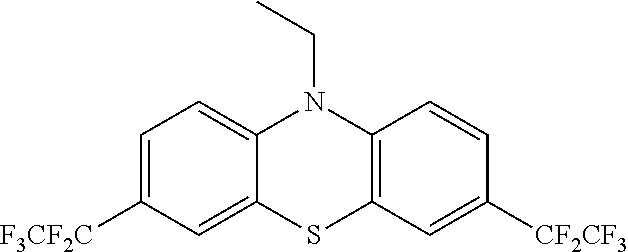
C1=C([F3CF2C])C=C2C(=C1)N(CC)C1=C(S2)C=C([CF2CF3])C=C1
